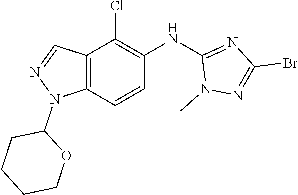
C12=C(C=NN1C1CCCCO1)C(Cl)=C(NC1=NC(Br)=NN1C)C=C2
